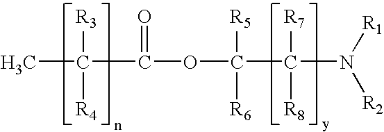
CC(C(OC(C(N([R2])[R1])([R7])[R8])([R5])[R6])=O)([R3])[R4]
